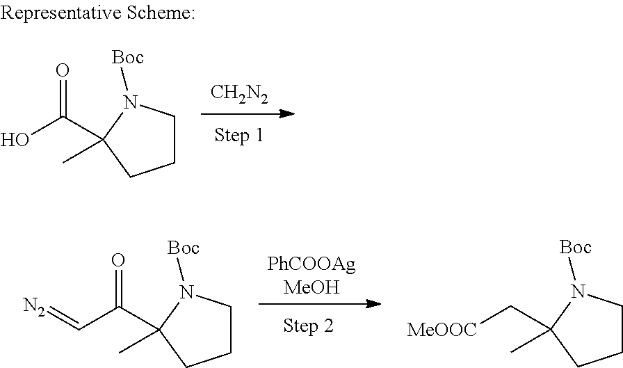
[PhCOOAgMeOH].C(C=[N2])(=O)C1(C)N([Boc])CCC1.C([MeOOC])C1(C)N([Boc])CCC1.[CH2N2].C(O)(=O)C1(C)N([Boc])CCC1
